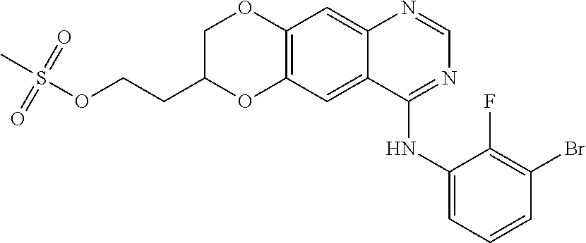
C12=C(C=C3C(=C1)N=CN=C3NC1=CC=CC(Br)=C1F)OC(CCOS(C)(=O)=O)CO2
